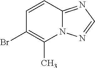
C1=CC(Br)=C(C)N2C1=NC=N2
